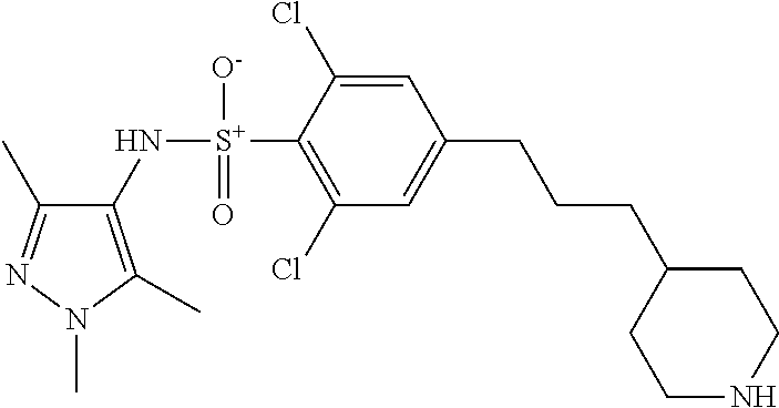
C1(C)=NN(C)C(C)=C1N[S+](C1=C(Cl)C=C(CCCC2CCNCC2)C=C1Cl)([O-])=O
